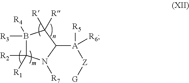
B1([R3])([R4])C([R2])([R1])N([R7])C([A]([R5])([Z][G])[R6])C1([R])[R]
